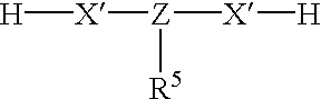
[H][X][Z]([X][H])[R5]
